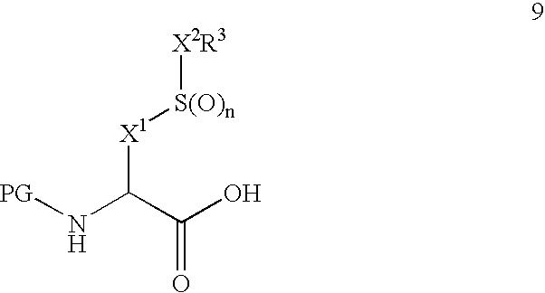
[PG]NC(C(O)=O)[X1][S(O)n][X2R3]
